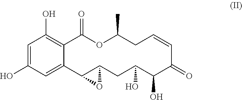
C1=C(O)C=C2C(=C1O)C(=O)OC(C)CC=CC(=O)C(O)C(O)CC1C2O1
